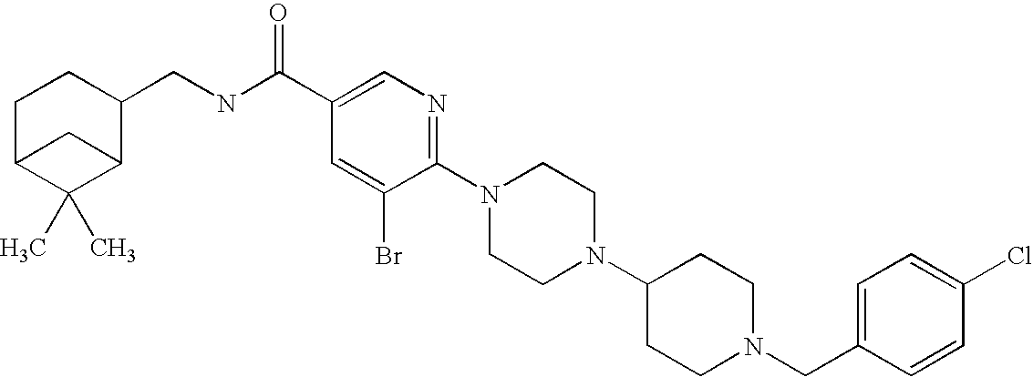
C1(Cl)=CC=C(CN2CCC(N3CCN(C4=NC=C(C(NCC5CCC6C(C)(C)C5C6)=O)C=C4Br)CC3)CC2)C=C1
